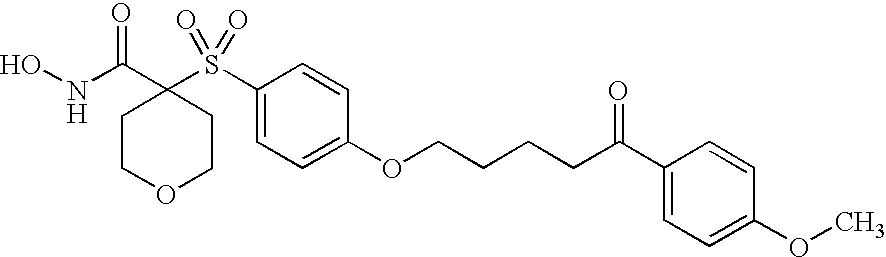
C1COCCC1(C(NO)=O)S(C1=CC=C(OCCCCC(C2=CC=C(OC)C=C2)=O)C=C1)(=O)=O
